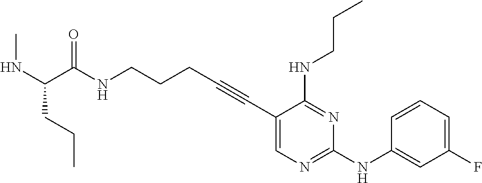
C1(C#CCCCNC(=O)C(NC)CCC)=CN=C(NC2=CC(F)=CC=C2)N=C1NCCC
